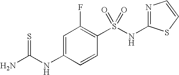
N(C1=CC(F)=C(S(=O)(NC2=NC=CS2)=O)C=C1)C(N)=S
